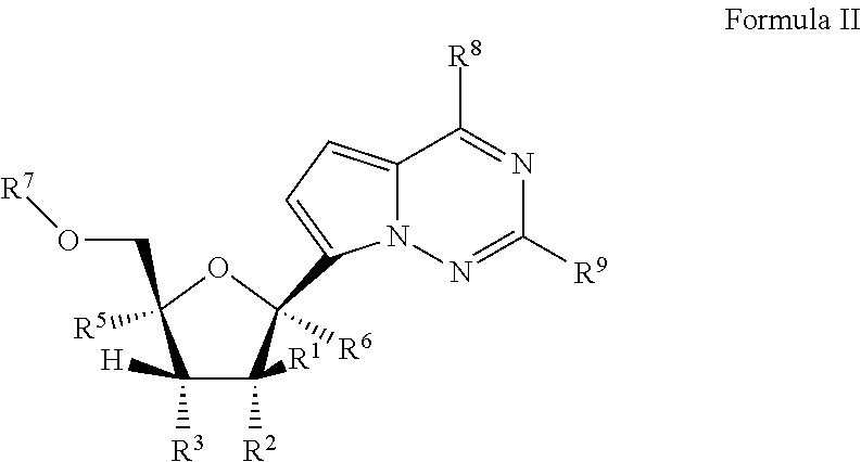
C1([R1])([R2])C([R6])(C2=CC=C3N2N=C([R9])N=C3[R8])OC(CO[R7])([R5])C1([H])[R3]
